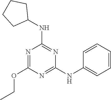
N1=C(NC2=CC=CC=C2)N=C(NC2CCCC2)N=C1OCC
